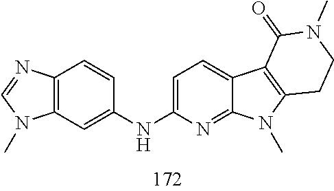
C12=C(C=C(NC3=CC=C4C(=N3)N(C)C3=C4C(=O)N(C)CC3)C=C1)N(C)C=N2
